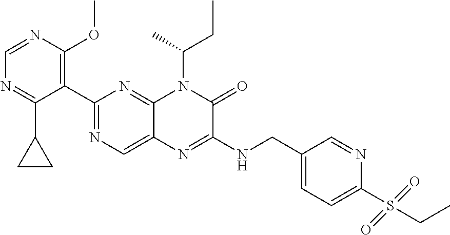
C1(C2=NC=C3C(=N2)N(C(C)CC)C(=O)C(NCC2=CC=C(S(CC)(=O)=O)N=C2)=N3)=C(OC)N=CN=C1C1CC1
